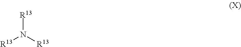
[R13]N([R13])[R13]
